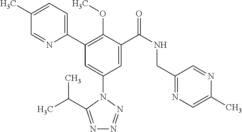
C1(C)=CC=C(C2=C(OC)C(C(NCC3=NC=C(C)N=C3)=O)=CC(N3C(C(C)C)=NN=N3)=C2)N=C1
